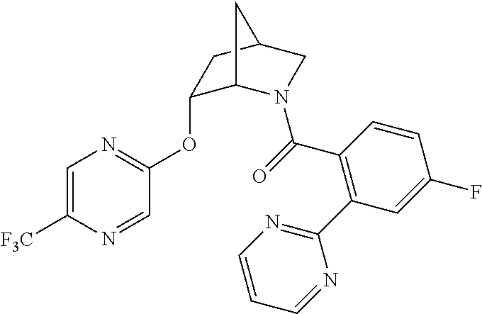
C1=C([F3C])N=CC(OC2C3N(C(=O)C4=C(C5=NC=CC=N5)C=C(F)C=C4)CC(C2)C3)=N1
